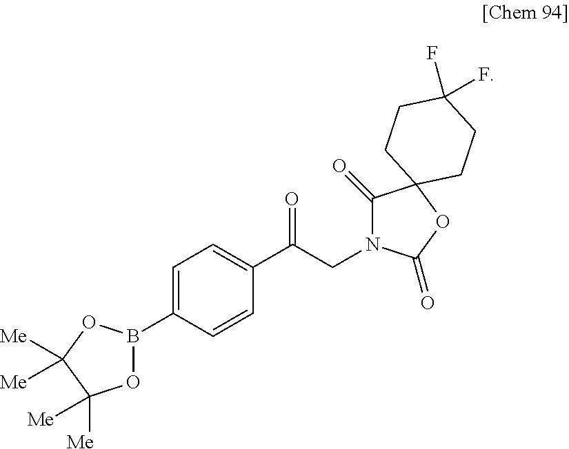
C1=C(B2OC([Me])([Me])C([Me])([Me])O2)C=CC(C(CN2C(=O)C3(OC2=O)CCC(F)(F)CC3)=O)=C1
